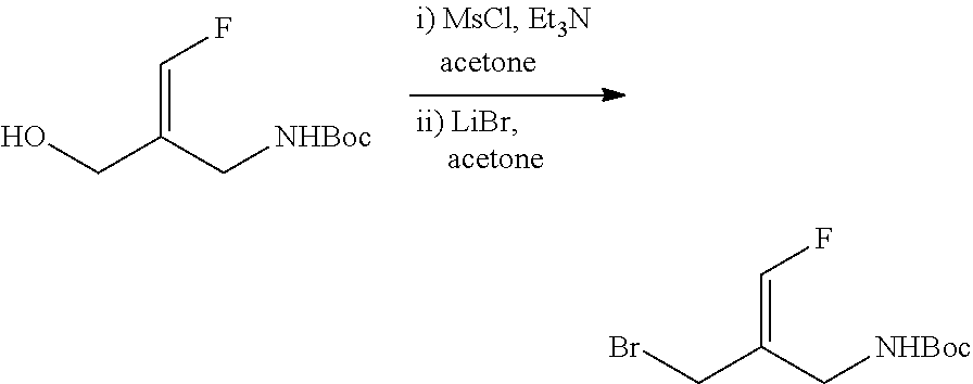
C(C(C[NHBoc])=CF)Br.C(C(C[NHBoc])=CF)O
